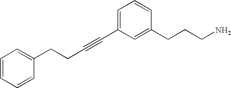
C1=CC=CC(CCC#CC2=CC=CC(CCCN)=C2)=C1
